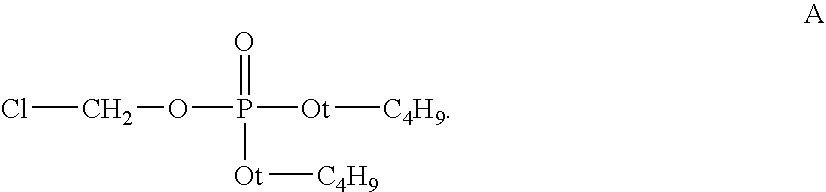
ClCOP(=O)([Ot][C4H9])[Ot][C4H9]
